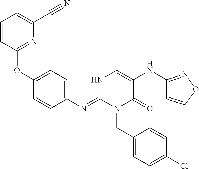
C1(OC2=NC(C#N)=CC=C2)=CC=C(N=C2N(CC3=CC=C(Cl)C=C3)C(=O)C(NC3=NOC=C3)=CN2)C=C1
